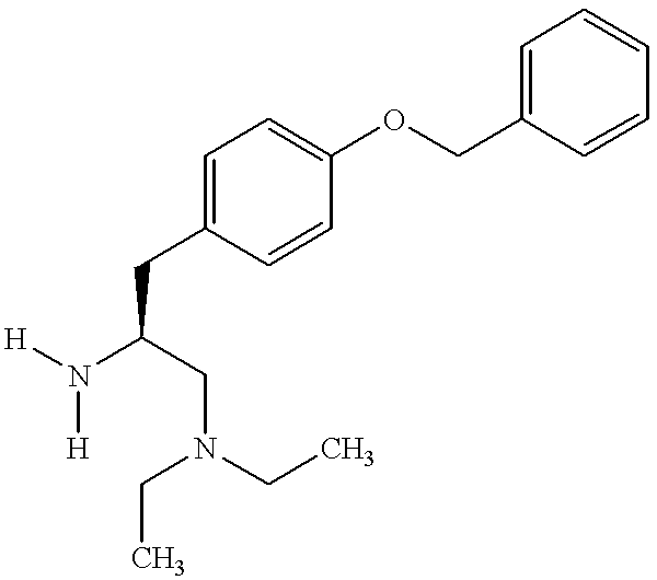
C1=C(COC2=CC=C(CC(CN(CC)CC)N([H])[H])C=C2)C=CC=C1
